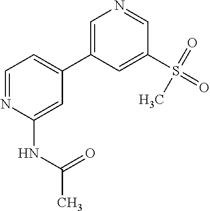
C1=NC(NC(C)=O)=CC(C2=CN=CC(S(=O)(=O)C)=C2)=C1
